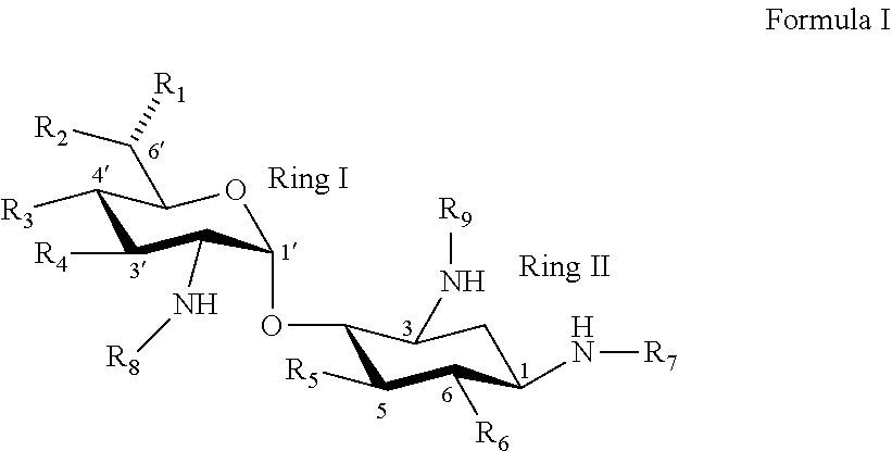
C1([R3])C([R4])C(N[R8])C(OC2C([R5])C([R6])C(N[R7])CC2N[R9])OC1C([R1])[R2]
